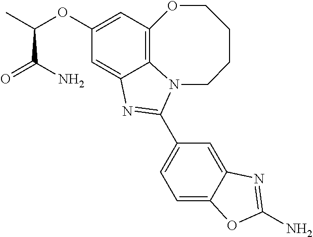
C12=C3C=C(OC(C)C(N)=O)C=C1N=C(C1=CC=C4C(=C1)N=C(N)O4)N2CCCCO3
